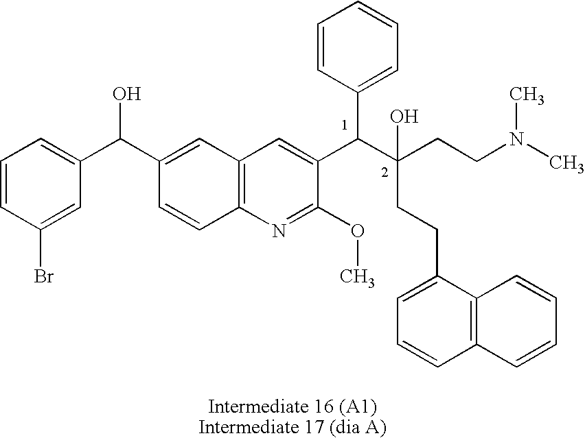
C12=C(N=C(OC)C(C(C(CCN(C)C)(CCC3=CC=CC4=C3C=CC=C4)O)C3=CC=CC=C3)=C1)C=CC(C(O)C1=CC=CC(Br)=C1)=C2
